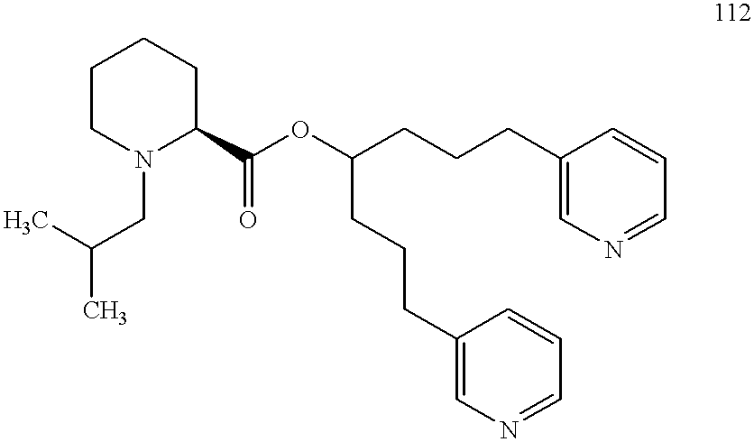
C(OC(C1CCCCN1CC(C)C)=O)(CCCC1=CN=CC=C1)CCCC1=CN=CC=C1
